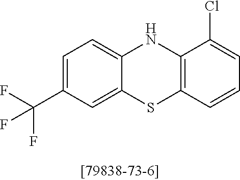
C1=C(C(F)(F)F)C=C2C(=C1)NC1=C(S2)C=CC=C1Cl
